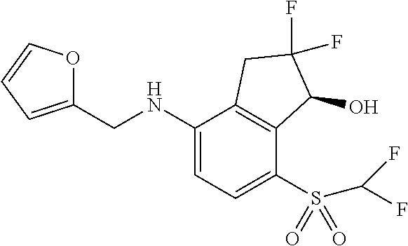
C(C1=CC=CO1)NC1=CC=C(S(=O)(=O)C(F)F)C2=C1CC(F)(F)C2O
